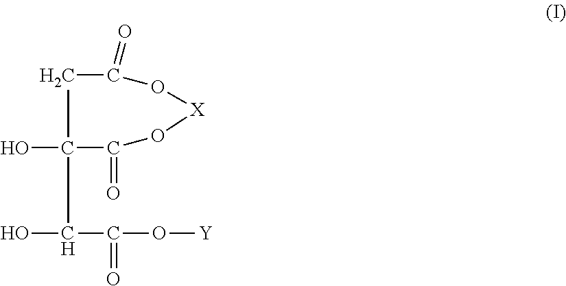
C1C(=O)O[X]OC(=O)C1(O)C(O)C(=O)O[Y]
